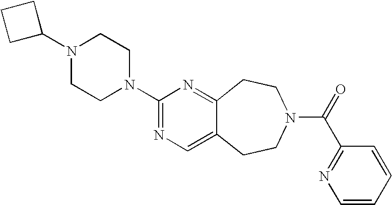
C1C(N2CCN(C3=NC=C4C(=N3)CCN(C(=O)C3=NC=CC=C3)CC4)CC2)CC1
